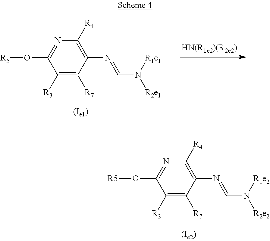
C1([R3])=C([R7])C(N=CN([R2e2])[R1e2])=C([R4])N=C1O[R5].C1([R3])=C([R7])C(N=CN([R1e1])[R2e1])=C([R4])N=C1O[R5]
